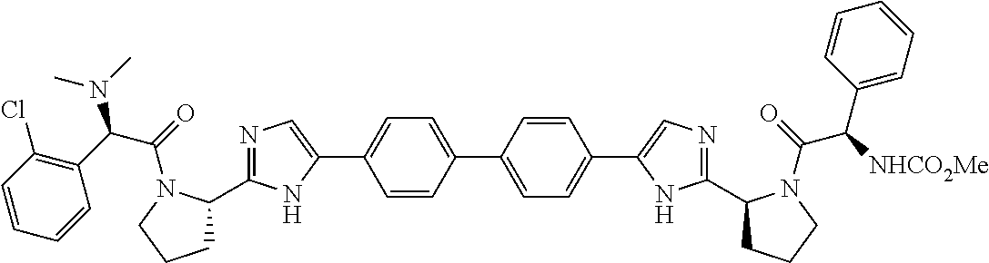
C1(C2=CC=C(C3=CN=C(C4CCCN4C(C(C4=CC=CC=C4)[NHCO2Me])=O)N3)C=C2)=CC=C(C2=CN=C(C3CCCN3C(C(C3=C(Cl)C=CC=C3)N(C)C)=O)N2)C=C1
